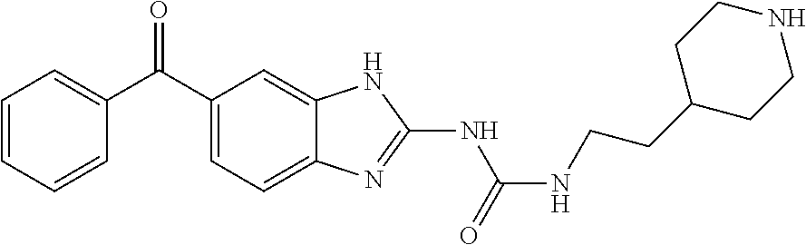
C1=CC=CC(C(C2=CC=C3C(=C2)NC(NC(NCCC2CCNCC2)=O)=N3)=O)=C1
